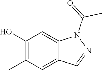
C1(O)=C(C)C=C2C(=C1)N(C(C)=O)N=C2
